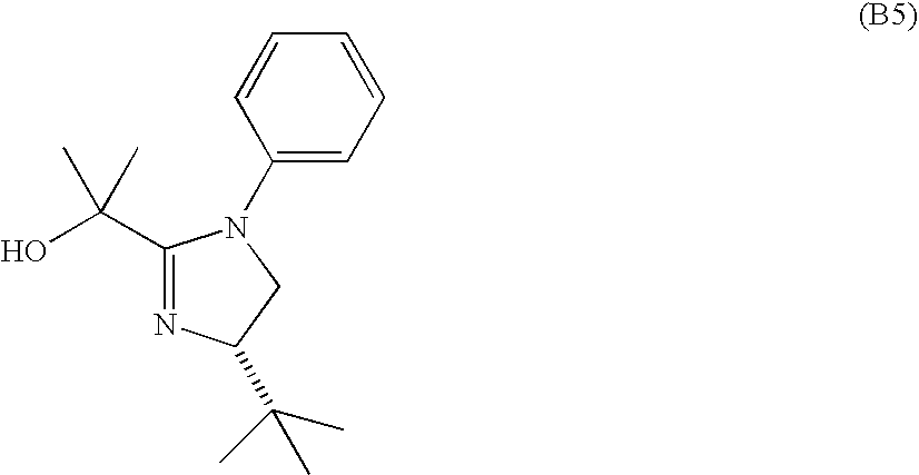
C1(C(O)(C)C)=NC(C(C)(C)C)CN1C1=CC=CC=C1
